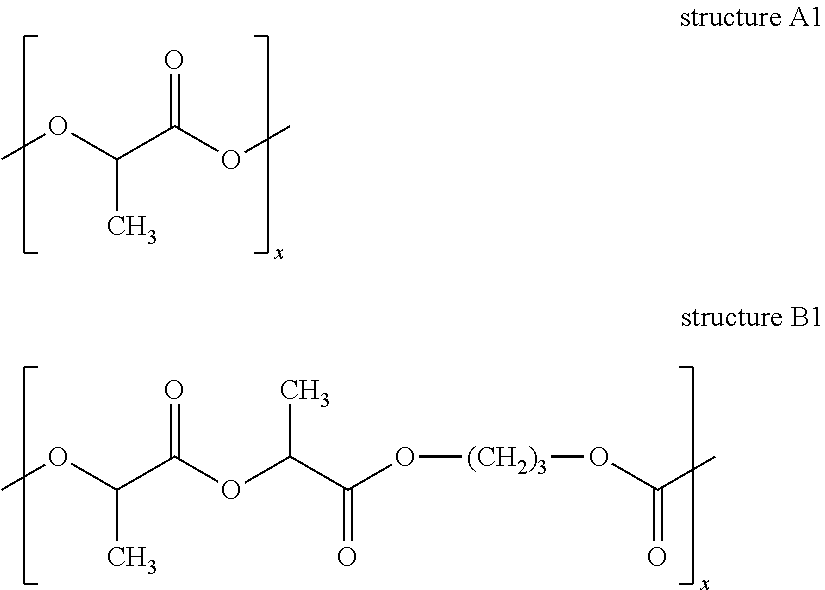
COC(C(OC)=O)C.COC(C(OC(C(O[(CH2)3]OC(C)=O)=O)C)=O)C
